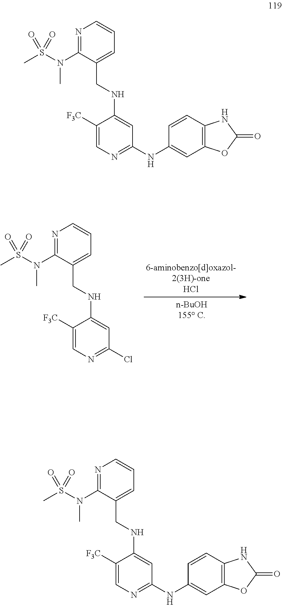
C1([F3C])=CN=C(Cl)C=C1NCC1=CC=CN=C1N(S(C)(=O)=O)C.C1([F3C])=CN=C(NC2=CC3=C(C=C2)NC(=O)O3)C=C1NCC1=CC=CN=C1N(S(C)(=O)=O)C.C1([F3C])=CN=C(NC2=CC3=C(C=C2)NC(=O)O3)C=C1NCC1=CC=CN=C1N(S(C)(=O)=O)C
